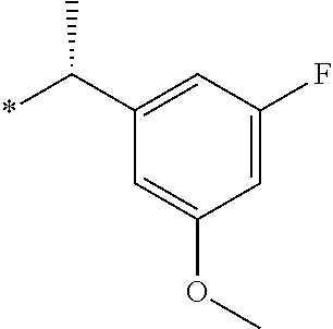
C1(C(*)C)=CC(F)=CC(OC)=C1
